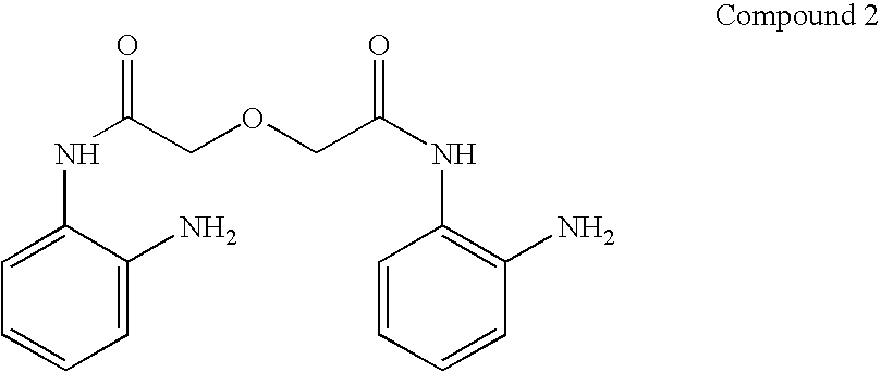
C1=CC=C(N)C(NC(COCC(NC2=C(N)C=CC=C2)=O)=O)=C1
